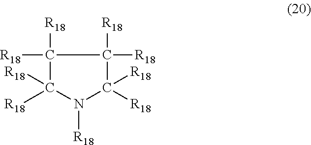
N1([R18])C([R18])([R18])C([R18])([R18])C([R18])([R18])C1([R18])[R18]
